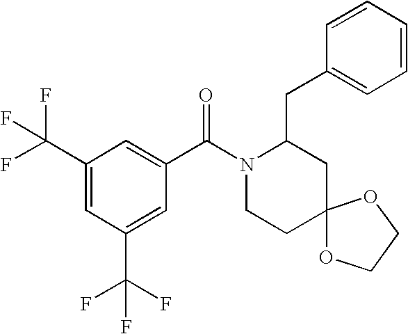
C1(C(F)(F)F)=CC(C(F)(F)F)=CC(C(N2CCC3(CC2CC2=CC=CC=C2)OCCO3)=O)=C1
